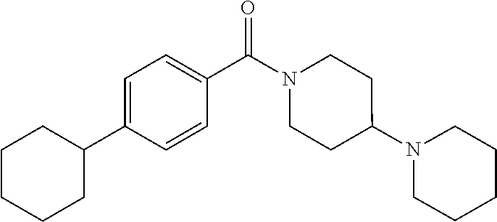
C1=C(C2CCCCC2)C=CC(C(N2CCC(N3CCCCC3)CC2)=O)=C1
